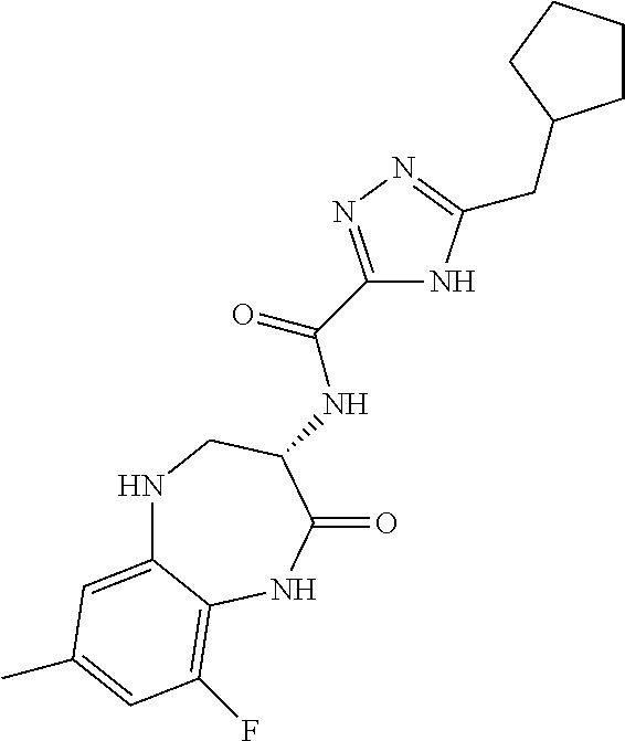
N(C(C1=NN=C(CC2CCCC2)N1)=O)C1C(=O)NC2=C(F)C=C(C)C=C2NC1
